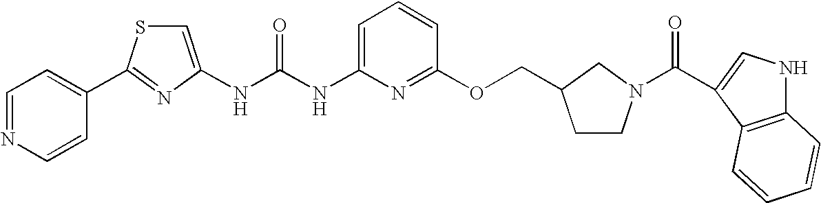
N(C(NC1=CC=CC(OCC2CCN(C(=O)C3=CNC4=C3C=CC=C4)C2)=N1)=O)C1=CSC(C2=CC=NC=C2)=N1
